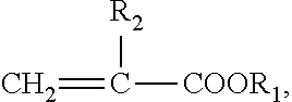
C=C([COOR1])[R2]
